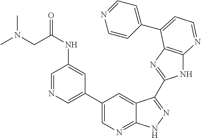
C1(C2=CN=CC(NC(CN(C)C)=O)=C2)=CN=C2C(=C1)C(C1=NC3=C(N1)N=CC=C3C1=CC=NC=C1)=NN2
